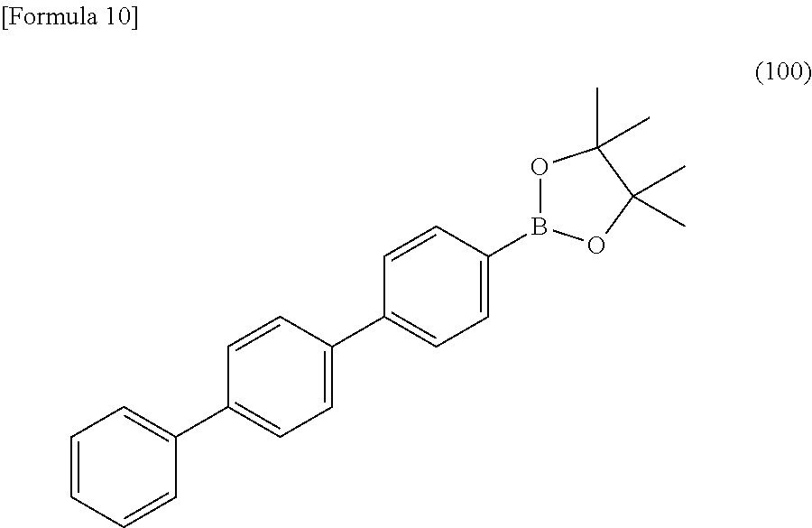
C1=CC=CC(C2=CC=C(C3=CC=C(B4OC(C)(C)C(C)(C)O4)C=C3)C=C2)=C1
